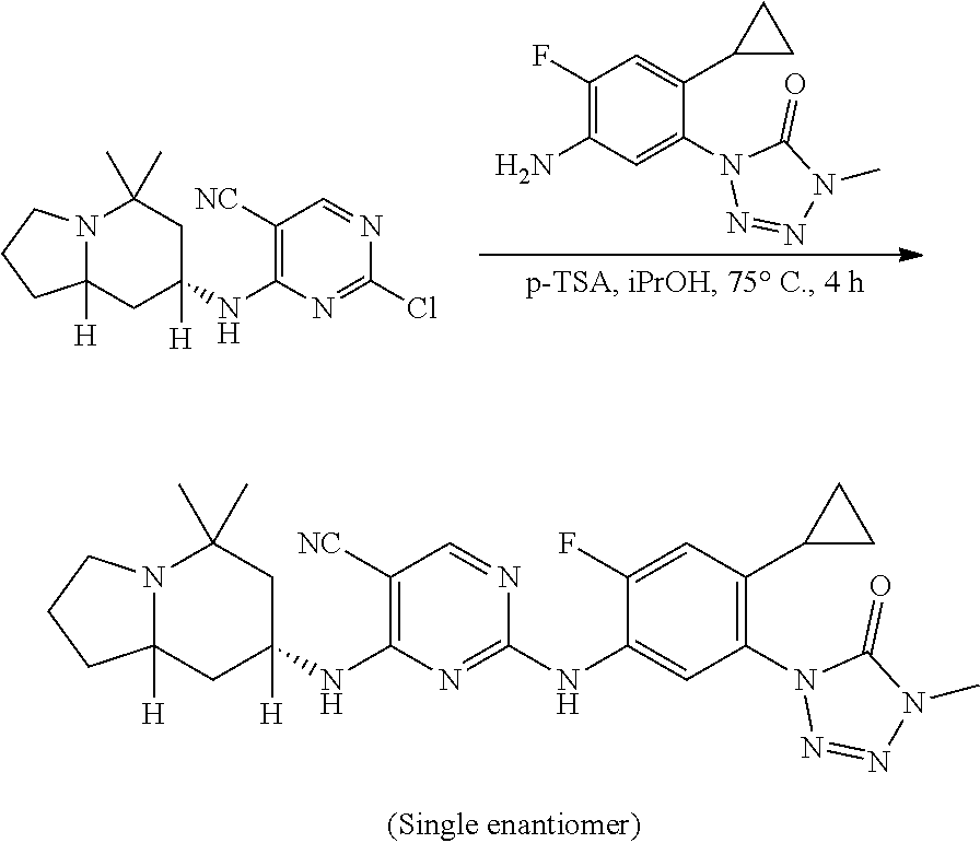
N12C([H])(CC(NC3=C([NC])C=NC(Cl)=N3)([H])CC1(C)C)CCC2.C1(F)=C(N)C=C(N2N=NN(C)C2=O)C(C2CC2)=C1.N12C([H])(CC(NC3=C([NC])C=NC(NC4=CC(N5N=NN(C)C5=O)=C(C5CC5)C=C4F)=N3)([H])CC1(C)C)CCC2
